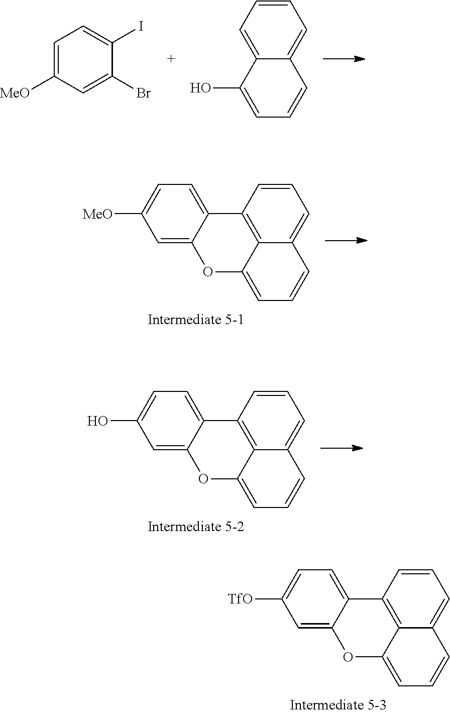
C1=CC2=C3C(=C1)C=CC=C3OC1=CC([TfO])=CC=C21.C1=C([MeO])C=C(Br)C(I)=C1.C1=CC=C2C(=C1)C=CC=C2O.C1=CC2=C3C(=C1)C=CC=C3OC1=CC([MeO])=CC=C21.C1=CC2=C3C(=C1)C=CC=C3OC1=CC(O)=CC=C21
